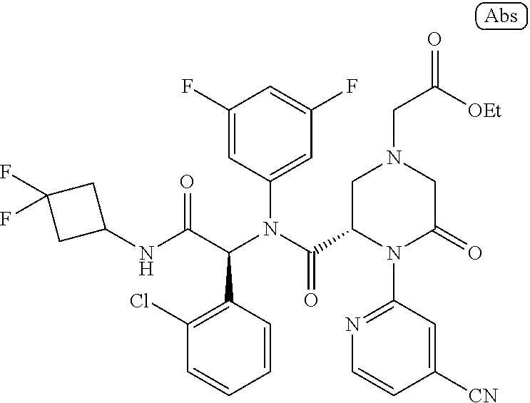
C1(NC(C(N(C(=O)C2N(C3=NC=CC([CN])=C3)C(=O)CN(CC([OEt])=O)C2)C2=CC(F)=CC(F)=C2)C2=C(Cl)C=CC=C2)=O)CC(F)(F)C1
